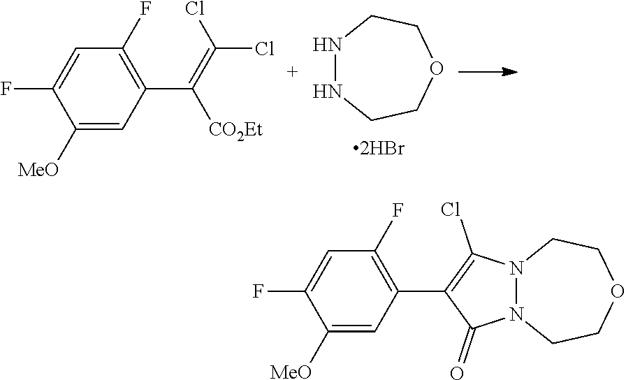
N1NCCOCC1.C1=C(F)C([MeO])=CC(C(=C(Cl)Cl)[CO2Et])=C1F.C1=C(F)C([MeO])=CC(C2=C(Cl)N3N(C2=O)CCOCC3)=C1F
